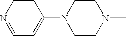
C1=CN=CC=C1N1CCN(C)CC1
